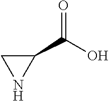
C1(C(O)=O)CN1
